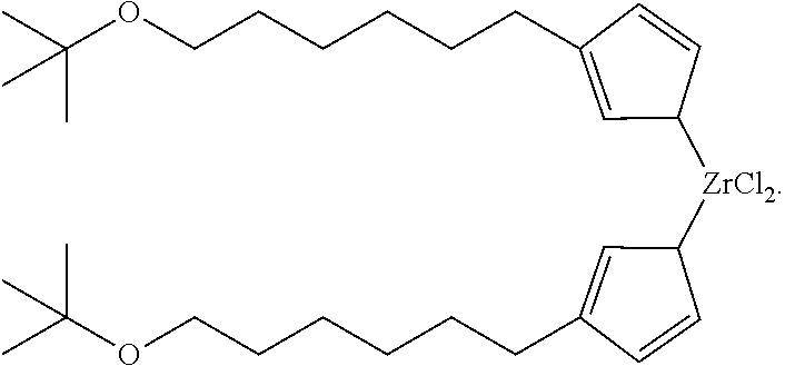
C1([ZrCl2]C2C=CC(CCCCCCOC(C)(C)C)=C2)C=CC(CCCCCCOC(C)(C)C)=C1
